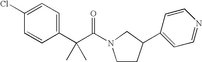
C1(Cl)=CC=C(C(C(=O)N2CCC(C3=CC=NC=C3)C2)(C)C)C=C1
